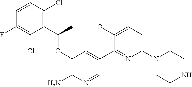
C1(OC(C2=C(Cl)C=CC(F)=C2Cl)C)=C(N)N=CC(C2=NC(N3CCNCC3)=CC=C2OC)=C1
